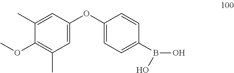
C1(OC2=CC=C(B(O)O)C=C2)=CC(C)=C(OC)C(C)=C1
